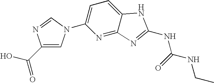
C1(C(O)=O)=CN(C2=CC=C3C(=N2)N=C(NC(=O)NCC)N3)C=N1
